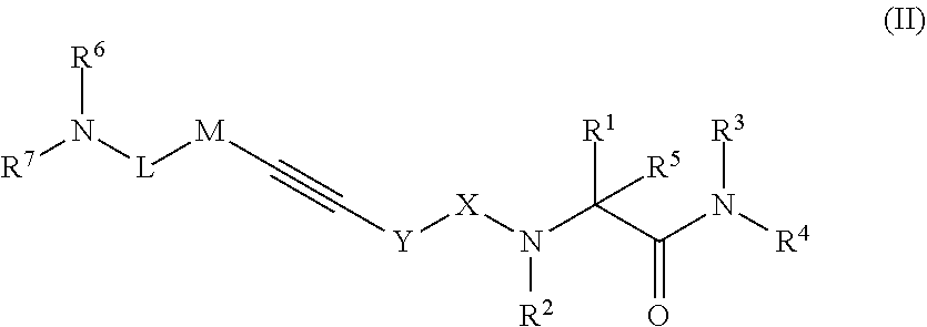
N([X][Y]C#C[M][L]N([R7])[R6])([R2])C(C(N([R3])[R4])=O)([R1])[R5]
